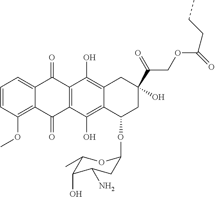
C1=CC(OC)=C2C(=C1)C(=O)C1=C(C2=O)C(O)=C2C(=C1O)CC(C(=O)COC(CCC)=O)(O)CC2OC1CC(N)C(O)C(C)O1
